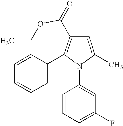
C1(C)=CC(C(OCC)=O)=C(C2=CC=CC=C2)N1C1=CC(F)=CC=C1
